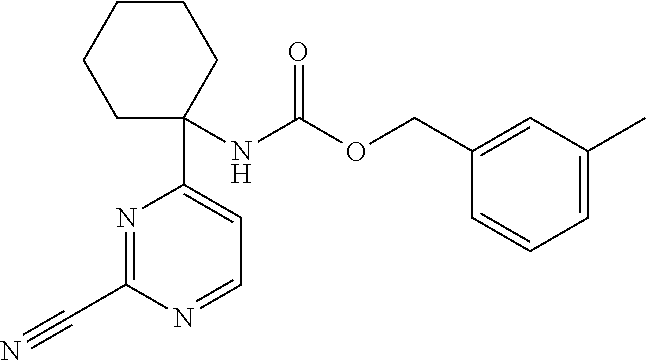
N(C(OCC1=CC(C)=CC=C1)=O)C1(C2=CC=NC(C#N)=N2)CCCCC1
